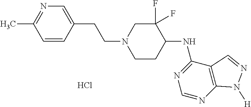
C1=CC(CCN2CCC(NC3=NC=NC4=C3C=NN4[H])C(F)(F)C2)=CN=C1C.Cl
